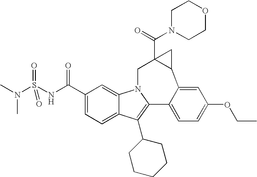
N1(C(=O)C23C(C4=CC(OCC)=CC=C4C4=C(C5CCCCC5)C5=CC=C(C(=O)NS(N(C)C)(=O)=O)C=C5N4C2)C3)CCOCC1
